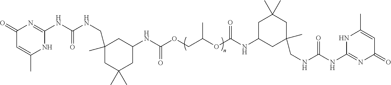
C1(=O)C=C(C)NC(NC(NCC2(C)CC(C)(C)CC(NC(OCC(OC(NC3CC(C)(C)CC(C)(CNC(NC4=NC(=O)C=C(C)N4)=O)C3)=O)C)=O)C2)=O)=N1
